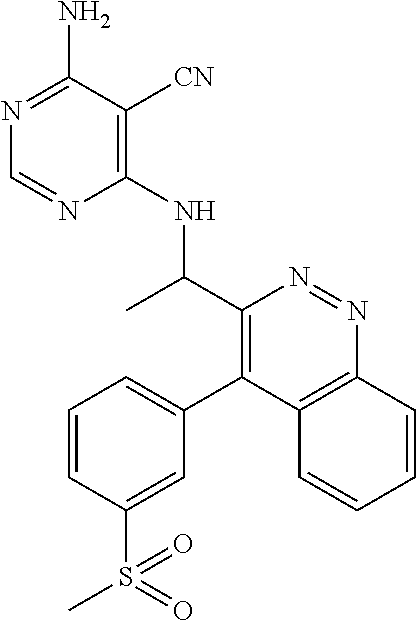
C1(NC(C2=C(C3=CC=CC(S(C)(=O)=O)=C3)C3=C(N=N2)C=CC=C3)C)=C([CN])C(N)=NC=N1
